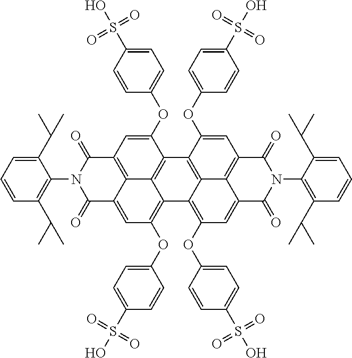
C1(C(C)C)=CC=CC(C(C)C)=C1N1C(=O)C2=CC(OC3=CC=C(S(O)(=O)=O)C=C3)=C3C4=C(C(OC5=CC=C(S(O)(=O)=O)C=C5)=CC(=C24)C1=O)C1=C2C3=C(OC3=CC=C(S(O)(=O)=O)C=C3)C=C3C2=C(C=C1OC1=CC=C(S(O)(=O)=O)C=C1)C(=O)N(C1=C(C(C)C)C=CC=C1C(C)C)C3=O
